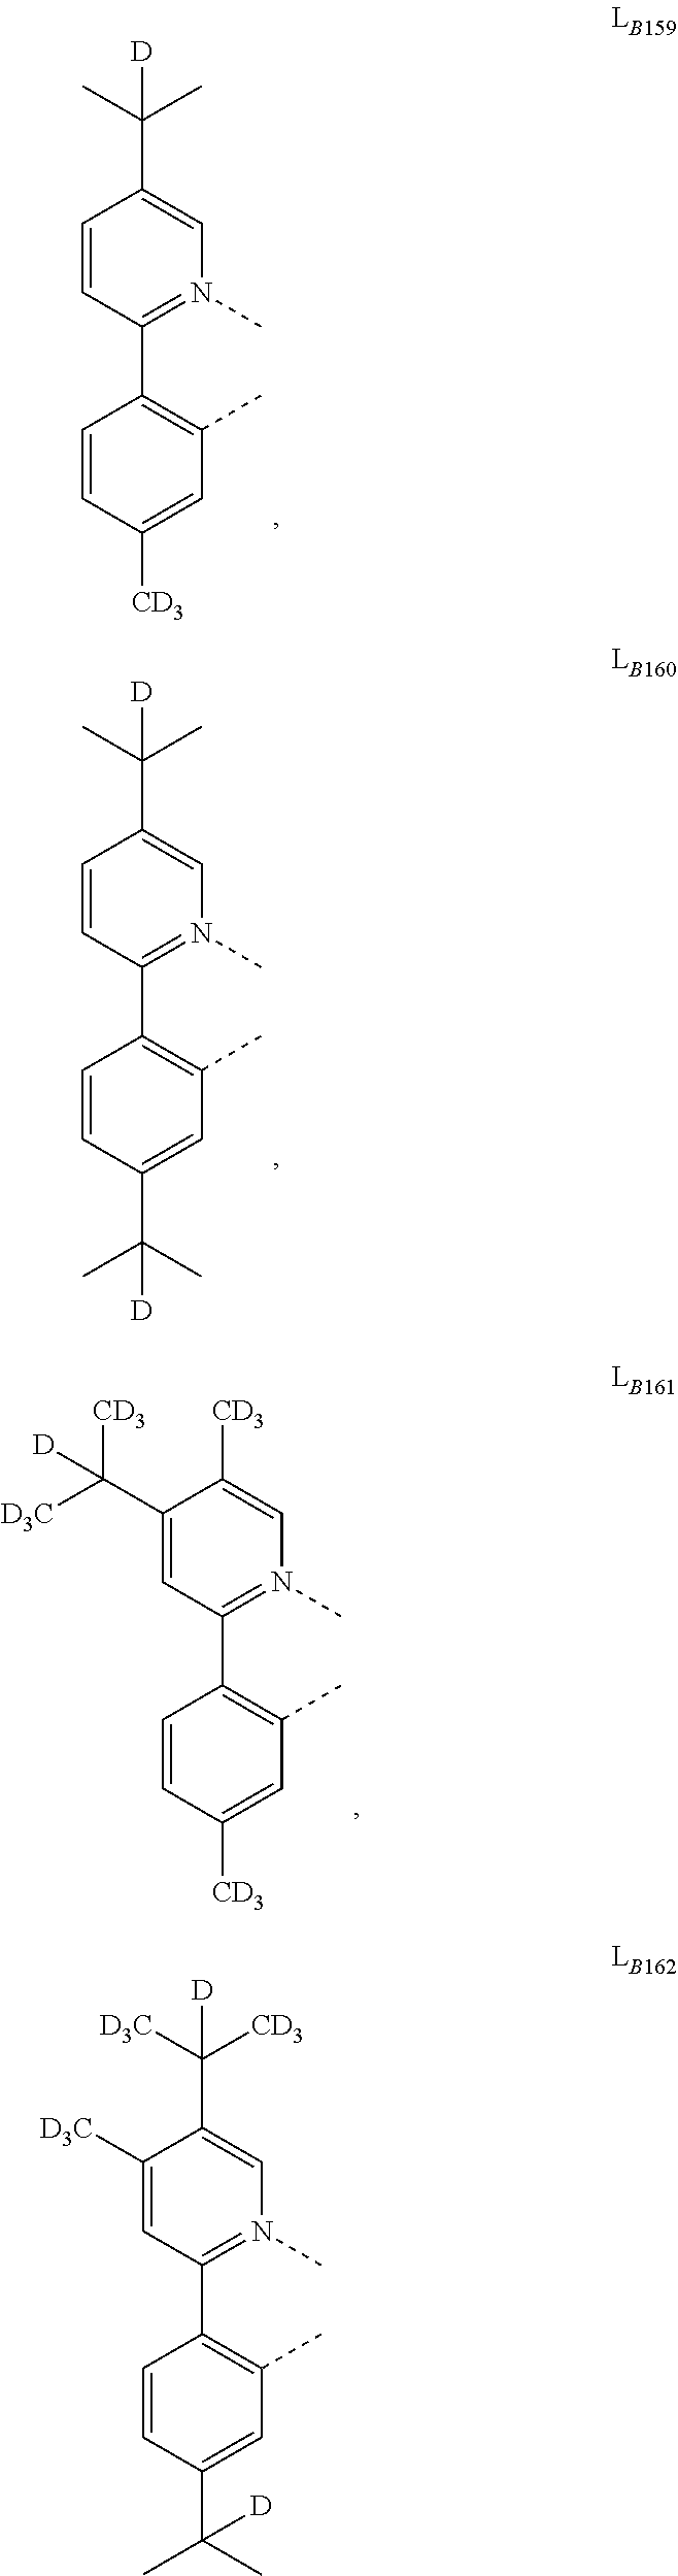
C1=CC(C(C)(C)[D])=CN(C)=C1C1=C(C)C=C(C(C)(C)[D])C=C1.C1=C(C([D3C])([CD3])[D])C([CD3])=CN(C)=C1C1=C(C)C=C([CD3])C=C1.C1=CC(C(C)(C)[D])=CN(C)=C1C1=C(C)C=C([CD3])C=C1.C1=C([D3C])C(C([D3C])([CD3])[D])=CN(C)=C1C1=C(C)C=C(C(C)(C)[D])C=C1
